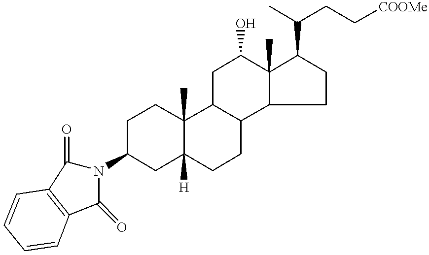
C1C(N2C(=O)C3=C(C2=O)C=CC=C3)CC2([H])C(C)(C1)C1C(CC2)C2C(C)(C(O)C1)C(C(CC[COOMe])C)CC2
